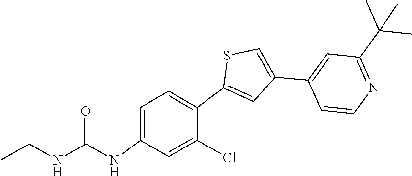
C1(C2=CSC(C3=CC=C(NC(=O)NC(C)C)C=C3Cl)=C2)=CC(C(C)(C)C)=NC=C1
